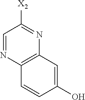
C1=NC2=C(N=C1[X2])C=C(O)C=C2
